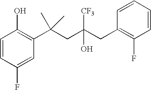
C1(F)=CC(C(CC(CC2=C(F)C=CC=C2)(O)[CF3])(C)C)=C(O)C=C1
